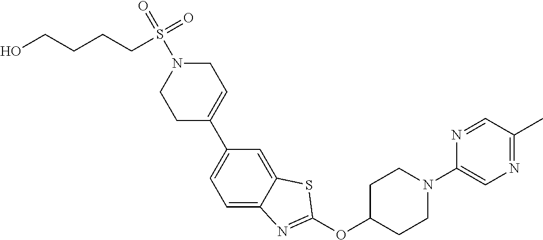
C1(C2=CCN(S(=O)(CCCCO)=O)CC2)=CC=C2C(=C1)SC(OC1CCN(C3=CN=C(C)C=N3)CC1)=N2
